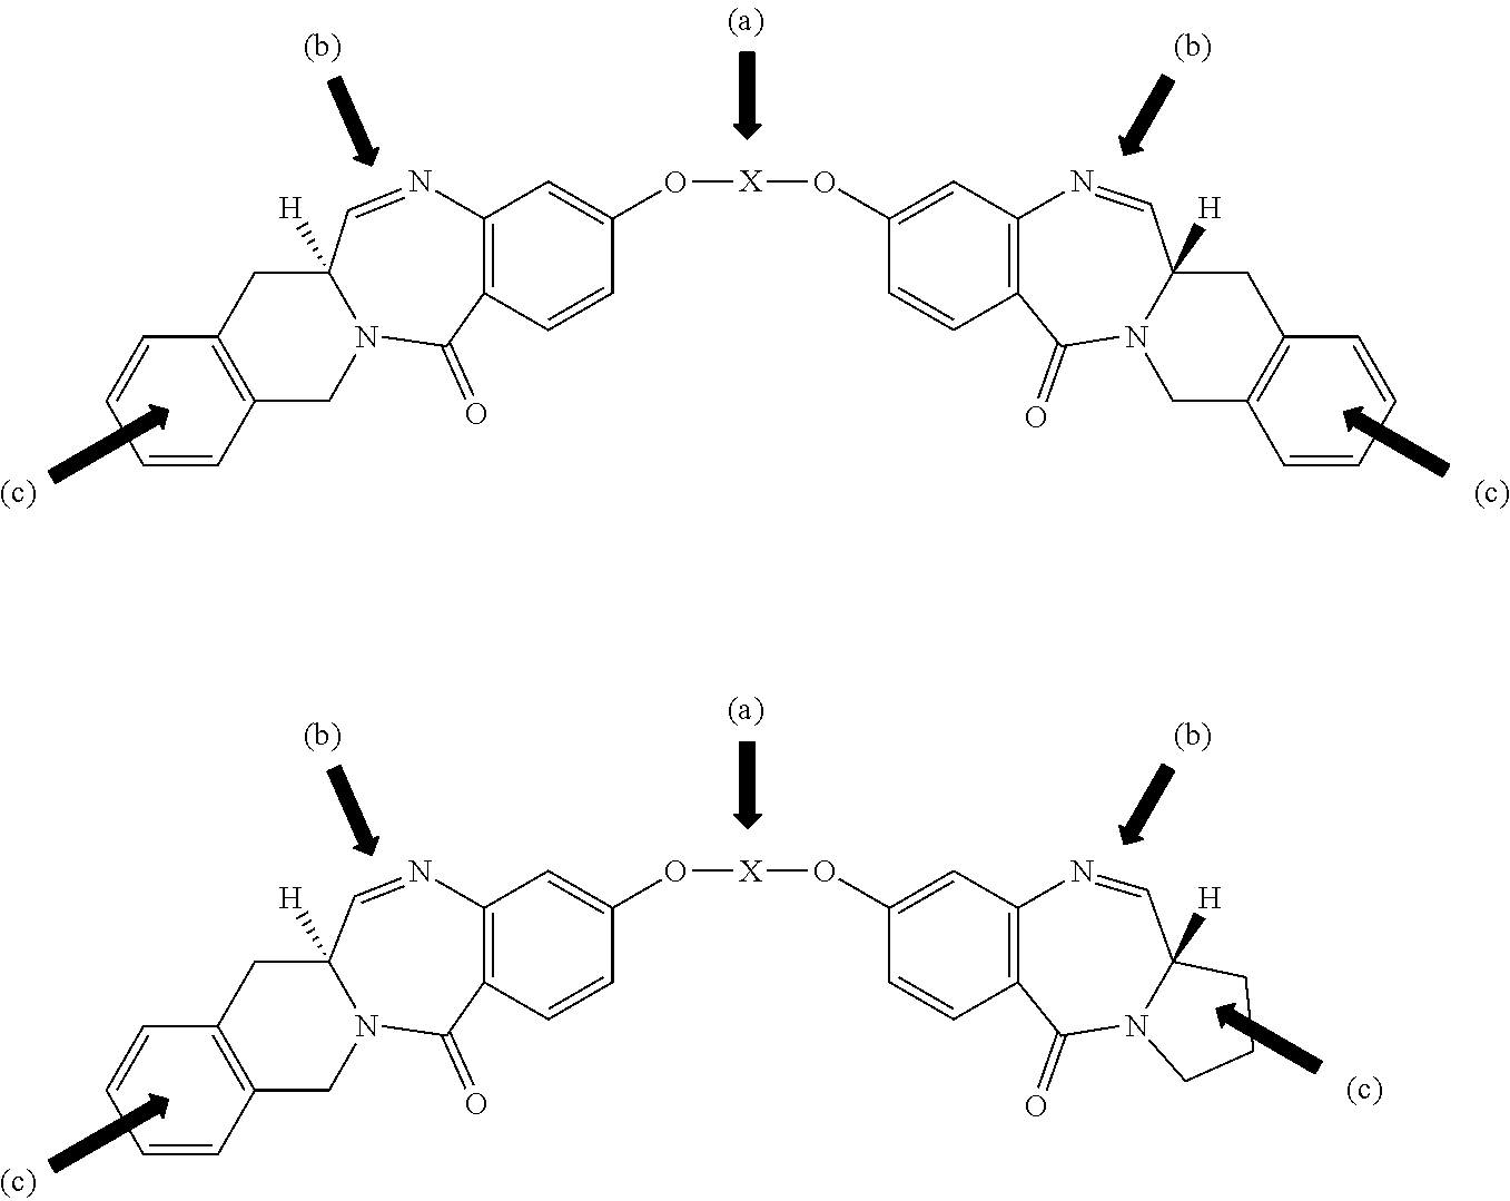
C12=C(C=CC(O[X]OC3=CC4=C(C=C3)C(=O)N3C([H])(C=N4)CC4=C(C3)C=CC=C4)=C1)C(=O)N1CC3=C(C=CC=C3)CC1([H])C=N2.C12=C(C=CC(O[X]OC3=CC4=C(C=C3)C(=O)N3C([H])(C=N4)CCC3)=C1)C(=O)N1CC3=C(CC1([H])C=N2)C=CC=C3
